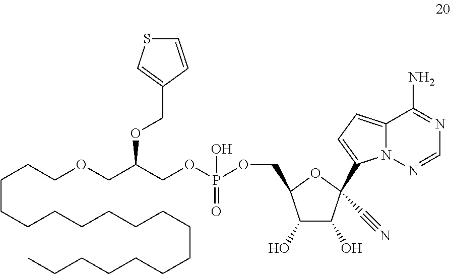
C12=CC=C(C3(C#N)C(O)C(O)C(COP(OCC(COCCCCCCCCCCCCCCCCCC)OCC4=CSC=C4)(=O)O)O3)N1N=CN=C2N
